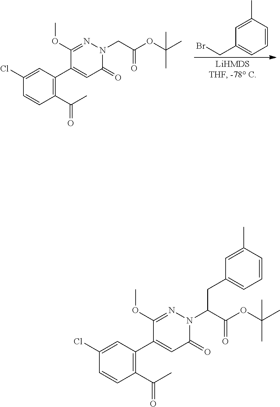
C1=C(C)C=CC=C1CBr.COC1=NN(CC(OC(C)(C)C)=O)C(=O)C=C1C1=C(C(C)=O)C=CC(Cl)=C1.COC1=NN(C(C(OC(C)(C)C)=O)CC2=CC=CC(C)=C2)C(=O)C=C1C1=C(C(C)=O)C=CC(Cl)=C1
